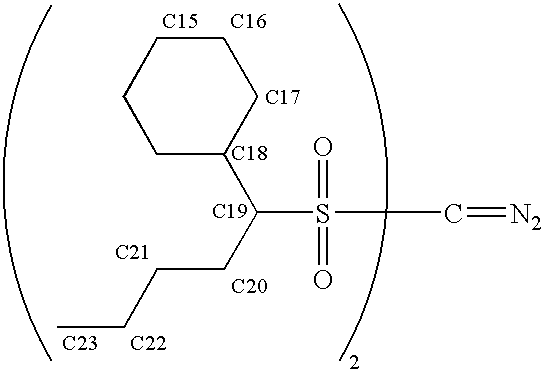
[C23].[C22].[C20].[C19].[C21].[C18].[C17].[C16].[C15].C1CCCC(C(S(=O)(=O)C=[N2])CCCC)C1
